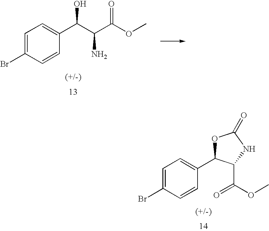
C1=C(Br)C=CC(C(C(C(OC)=O)N)O)=C1.C1=C(Br)C=CC(C2OC(=O)NC2C(OC)=O)=C1
